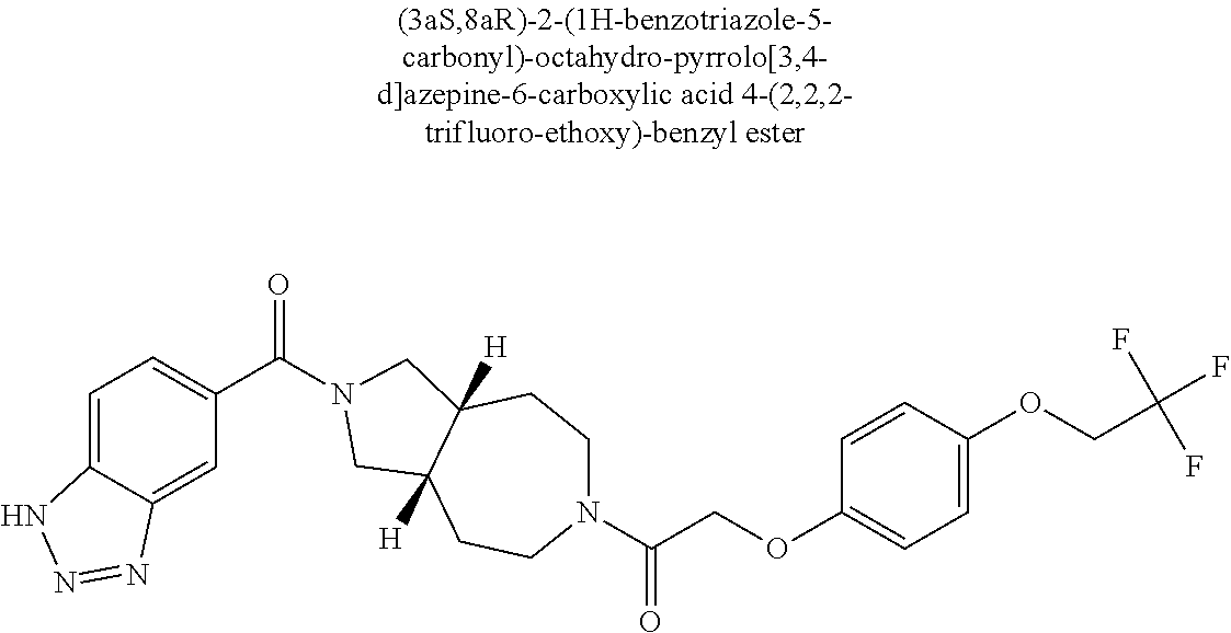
C1=C2C(=CC(C(=O)N3CC4([H])CCN(C(COC5=CC=C(OCC(F)(F)F)C=C5)=O)CCC4([H])C3)=C1)N=NN2
